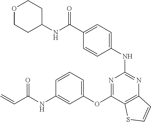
C(C1=CC=C(NC2=NC3=C(C(OC4=CC=CC(NC(C=C)=O)=C4)=N2)SC=C3)C=C1)(NC1CCOCC1)=O
